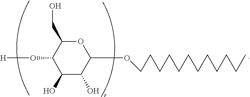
C1(O)C(O)C(OCCCCCCCCCCCC)OC(CO)C1O[H]
